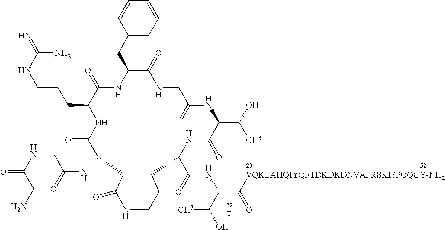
C1=CC=CC(CC2NC(=O)C(CCCNC(=N)N)NC(=O)C(NC(=O)CNC(=O)CN)CC(=O)NCCCC(C(=O)NC(C([VQKLAHQIYQFTDKDKDNVAPRSKISPOQGY-NH2])=O)C(O)C)NC(=O)C(C(O)C)NC(=O)CNC2=O)=C1.[T]
